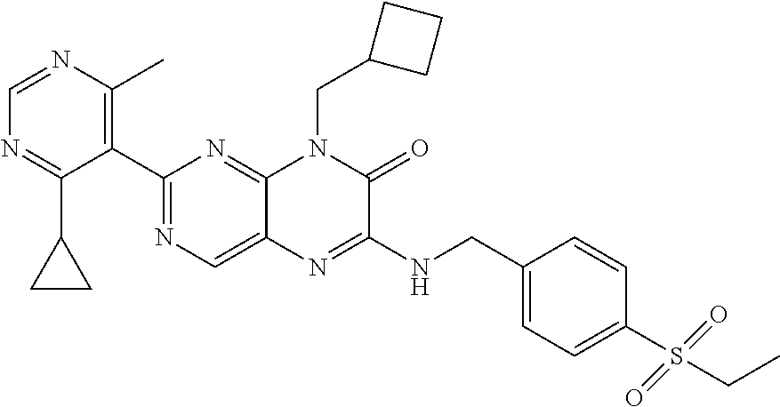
C1(C2=NC=C3C(=N2)N(CC2CCC2)C(=O)C(NCC2=CC=C(S(CC)(=O)=O)C=C2)=N3)=C(C)N=CN=C1C1CC1
